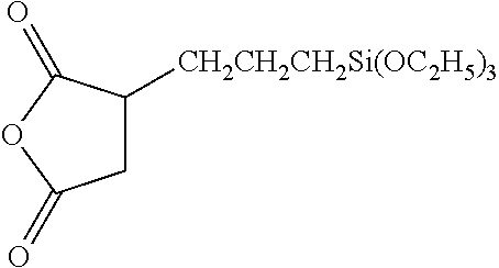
C1(=O)CC([CH2CH2CH2Si(OC2H5)3])C(=O)O1
